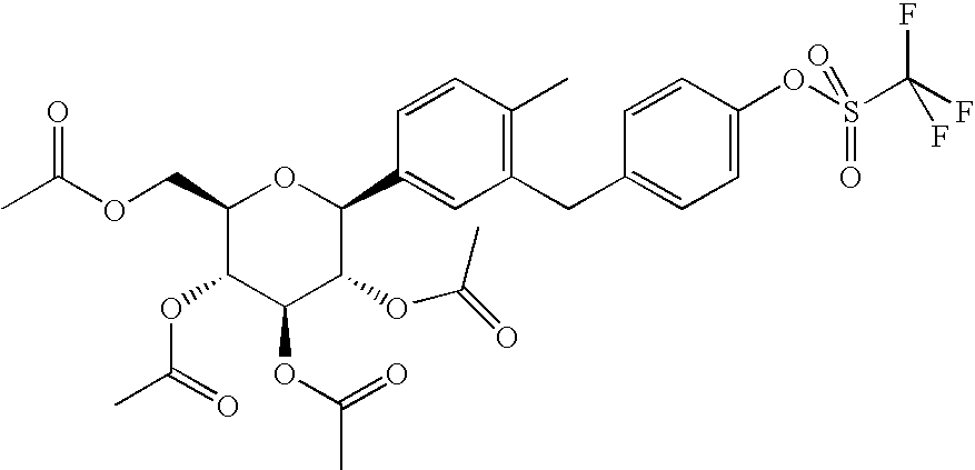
O(CC1C(OC(C)=O)C(OC(C)=O)C(OC(=O)C)C(C2=CC(CC3=CC=C(OS(C(F)(F)F)(=O)=O)C=C3)=C(C)C=C2)O1)C(C)=O
